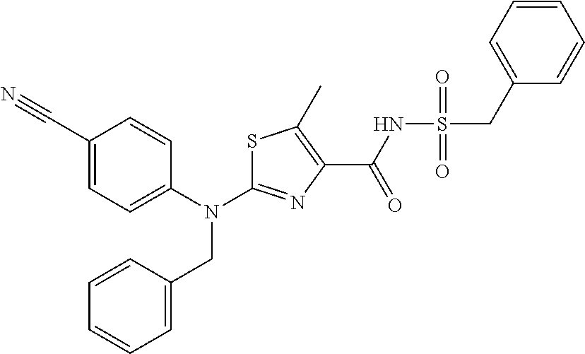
S1C(N(C2=CC=C(C#N)C=C2)CC2=CC=CC=C2)=NC(C(NS(CC2=CC=CC=C2)(=O)=O)=O)=C1C
